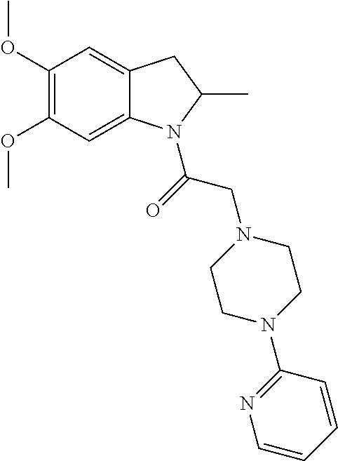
C12=CC(OC)=C(OC)C=C1CC(C)N2C(=O)CN1CCN(C2=NC=CC=C2)CC1
